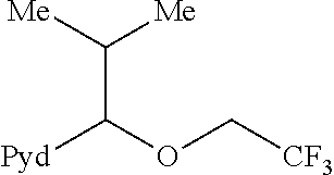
C(C([Me])[Me])(OC[CF3])[Pyd]
